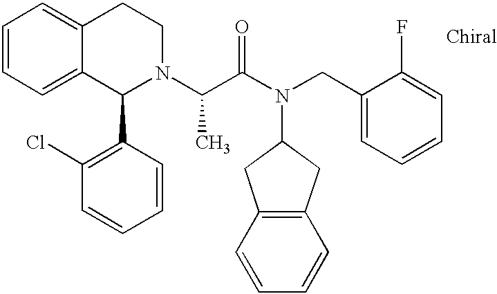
C1=CC=C2C(=C1)CCN(C(C(N(CC1=CC=CC=C1F)C1CC3=C(C1)C=CC=C3)=O)C)C2C1=C(Cl)C=CC=C1
